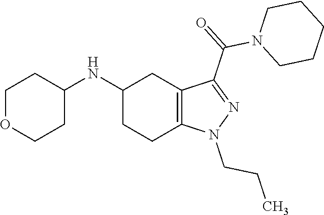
C1(NC2CCOCC2)CCC2=C(C1)C(C(N1CCCCC1)=O)=NN2CCC
